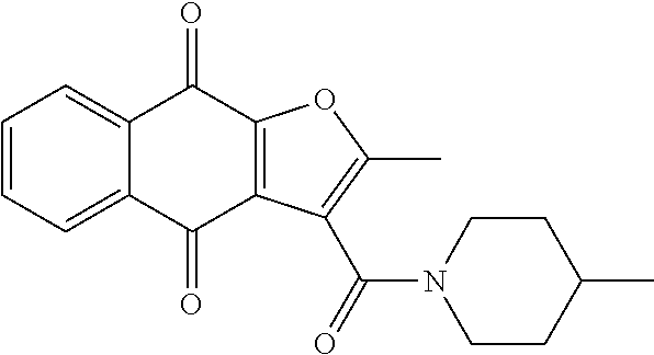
C1=CC=C2C(=C1)C(=O)C1=C(C2=O)C(C(=O)N2CCC(C)CC2)=C(C)O1
